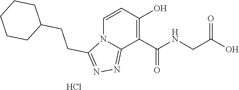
C1=CC(O)=C(C(NCC(O)=O)=O)C2=NN=C(CCC3CCCCC3)N12.Cl
